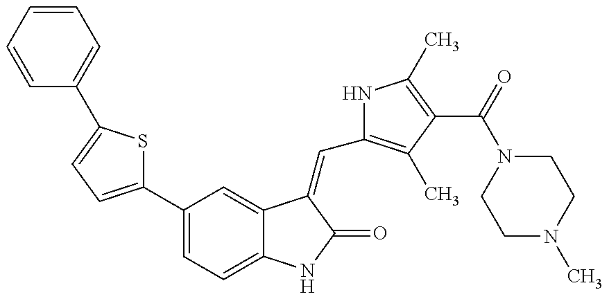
C1=CC=CC=C1C1=CC=C(C2=CC=C3C(=C2)C(=CC2=C(C)C(C(=O)N4CCN(C)CC4)=C(C)N2)C(=O)N3)S1
